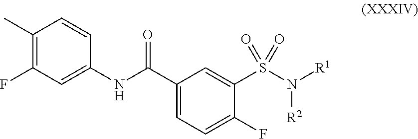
C1(C(NC2=CC(F)=C(C)C=C2)=O)=CC=C(F)C(S(N([R1])[R2])(=O)=O)=C1
